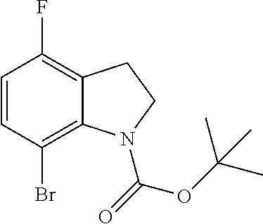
C1=CC(Br)=C2C(=C1F)CCN2C(OC(C)(C)C)=O
